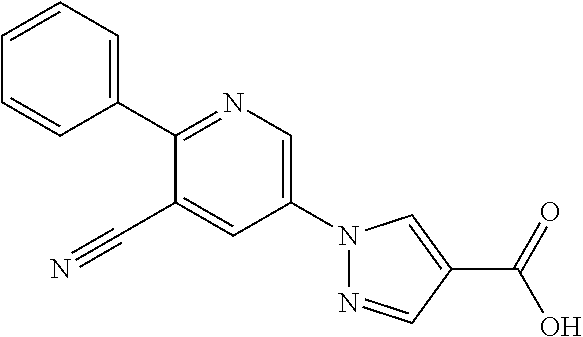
C1(C#N)=CC(N2N=CC(C(O)=O)=C2)=CN=C1C1=CC=CC=C1
